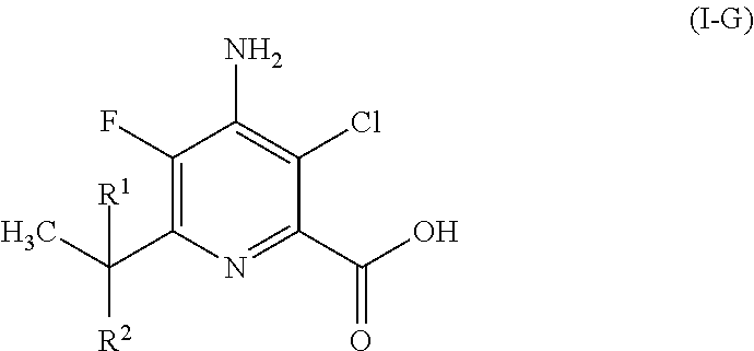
C1(C(C)([R2])[R1])=C(F)C(N)=C(Cl)C(C(=O)O)=N1
